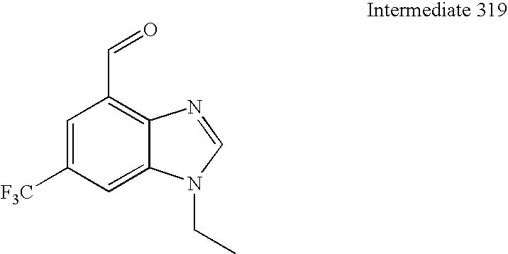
C1=C([F3C])C=C2C(=C1C=O)N=CN2CC
